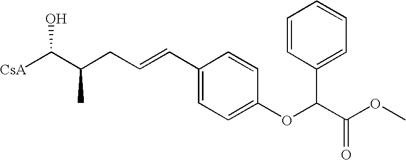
[CsA]C(C(CC=CC1=CC=C(OC(C(OC)=O)C2=CC=CC=C2)C=C1)C)O
